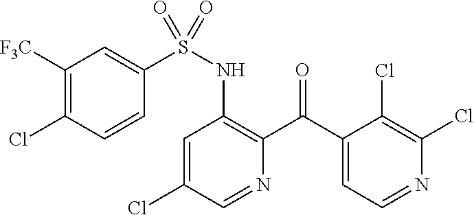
C1=C(Cl)C=NC(C(C2=CC=NC(Cl)=C2Cl)=O)=C1NS(=O)(C1=CC([F3C])=C(Cl)C=C1)=O
